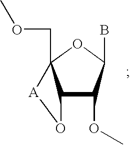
C12C(OC)C(B)OC1(COC)[A]O2
